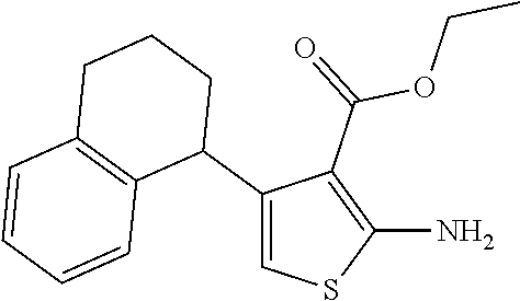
C1(C2CCCC3=C2C=CC=C3)=CSC(N)=C1C(=O)OCC
